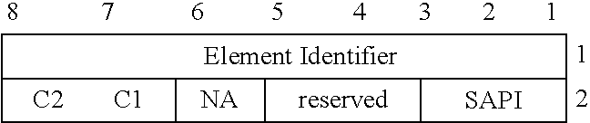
[C2].[C1].[NA].[reserved].[SAPI].C12CC3C1C1C3C3C1C(C3)CC2
